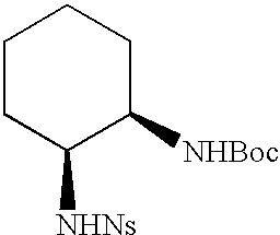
C1C([NHNs])C([NHBoc])CCC1
